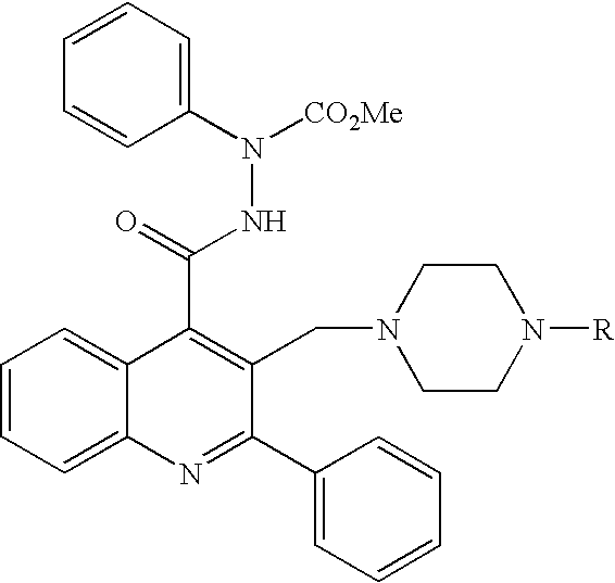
C1=CC=C(N([CO2Me])NC(C2=C(CN3CCN([R])CC3)C(C3=CC=CC=C3)=NC3=CC=CC=C23)=O)C=C1
